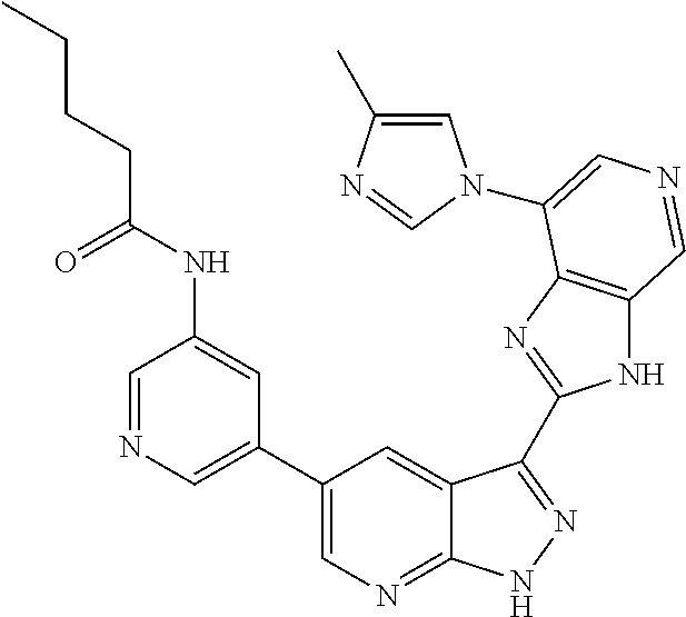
C1(C2=CN=CC(NC(CCCC)=O)=C2)=CN=C2C(=C1)C(C1=NC3=C(N1)C=NC=C3N1C=C(C)N=C1)=NN2
